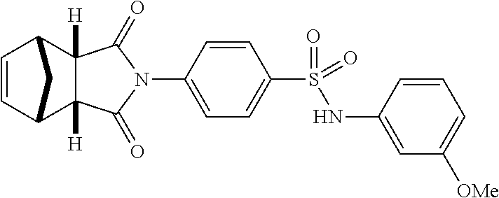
N1(C2=CC=C(S(=O)(NC3=CC([OMe])=CC=C3)=O)C=C2)C(=O)C2([H])C([H])(C1=O)C1C=CC2C1
